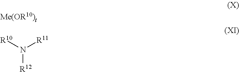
[R12]N([R10])[R11]
